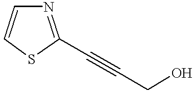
N1=C(C#CCO)SC=C1
